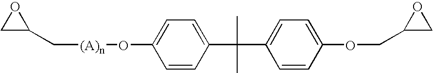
O1CC1C[(A)n]OC1=CC=C(C(C)(C)C2=CC=C(OCC3CO3)C=C2)C=C1
